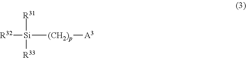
[R32][Si]([R31])([R33])[(CH2)p][A3]
